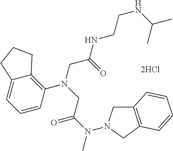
N(C(CN(CC(=O)NCCNC(C)C)C1=C2C(=CC=C1)CCC2)=O)(C)N1CC2=C(C1)C=CC=C2
